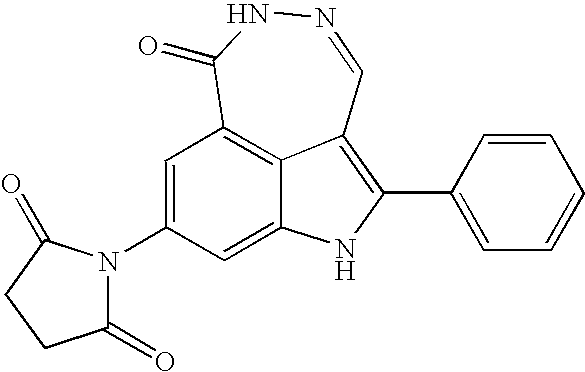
N1=CC2=C(C3=CC=CC=C3)NC3=CC(N4C(=O)CCC4=O)=CC(=C23)C(=O)N1
